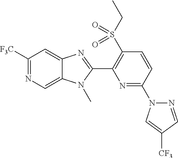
C1(S(CC)(=O)=O)=C(C2=NC3=CC([F3C])=NC=C3N2C)N=C(N2N=CC([CF3])=C2)C=C1
